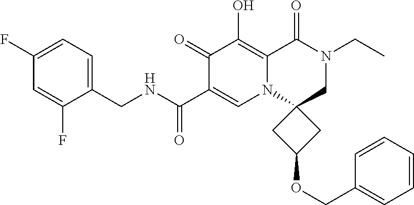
C1(CNC(=O)C2=CN3C(=C(O)C2=O)C(=O)N(CC)CC32CC(OCC3=CC=CC=C3)C2)=CC=C(F)C=C1F
